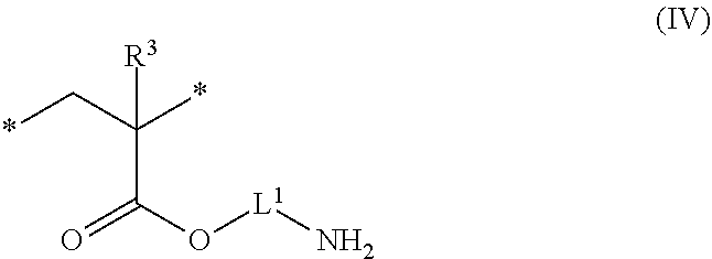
[R3]C(C*)(*)C(O[L1]N)=O
